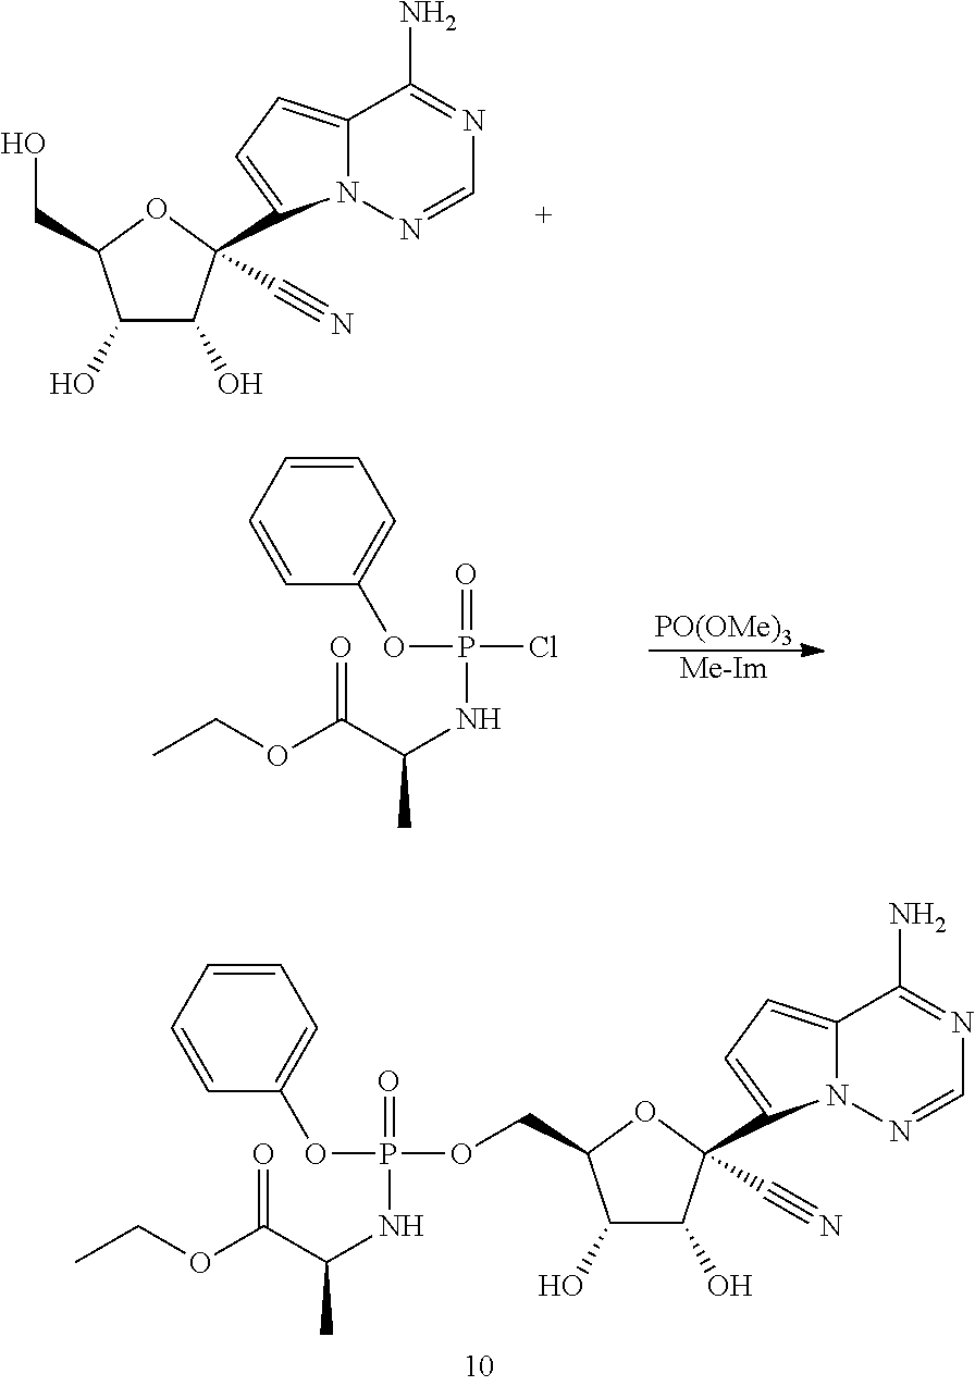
C12=CC=C(C3(C#N)C(O)C(O)C(CO)O3)N1N=CN=C2N.[PO(OMe)3].[Me-Im].CCOC(C(NP(Cl)(OC1=CC=CC=C1)=O)C)=O.CCOC(C(NP(OCC1C(O)C(O)C(C#N)(C2=CC=C3N2N=CN=C3N)O1)(OC1=CC=CC=C1)=O)C)=O
